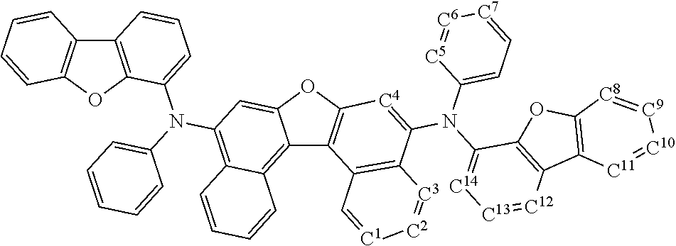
C12=C(OC3=C1C=CC=C3)C(N(C1=CC=CC=C1)C1=C3C(=C4C5=C(OC4=C1)[C4]=C(N(C1=[C14][C13]=[C12]C4=C1OC1=C4[C11]=[C10][C9]=[C8]1)C1=CC=[C7][C6]=[C5]1)C1=C5C=[C1][C2]=[C3]1)C=CC=C3)=CC=C2
